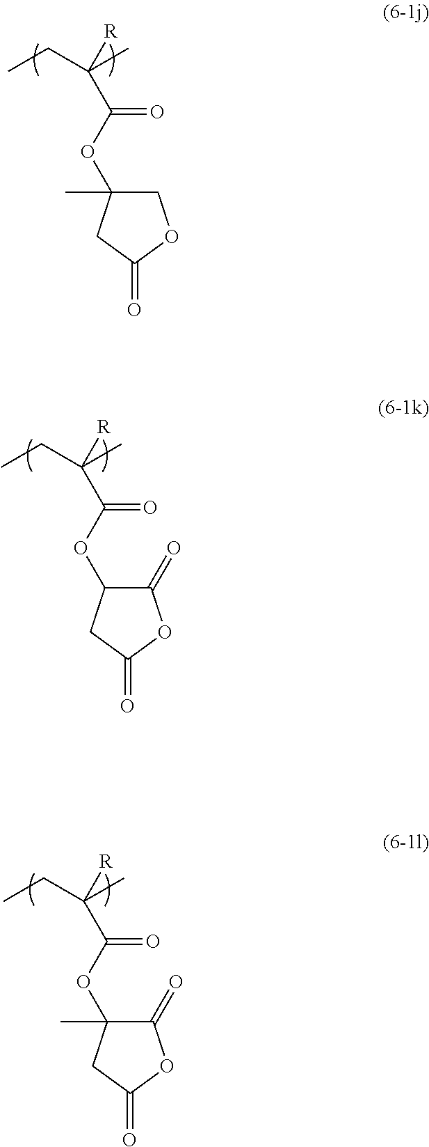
O(C(=O)C([R])(C)CC)C1(C)COC(=O)C1.O(C(=O)C([R])(C)CC)C1C(=O)OC(=O)C1.O(C(=O)C([R])(C)CC)C1(C)C(=O)OC(=O)C1
